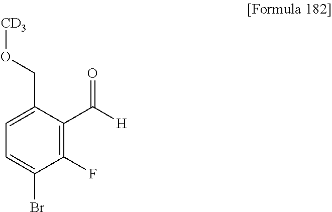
C1(F)=C(C([H])=O)C(CO[CD3])=CC=C1Br
